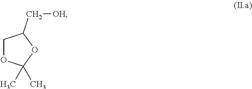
C1OC(C)(C)OC1C[OH]
